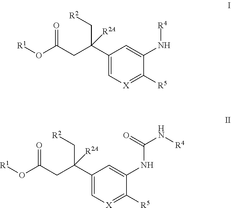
C1(C(CC(O[R1])=O)(C[R2])[R2A])=C[X]=C([R5])C(N[R4])=C1.C1(C(CC(O[R1])=O)(C[R2])[R2A])=C[X]=C([R5])C(NC(N[R4])=O)=C1
